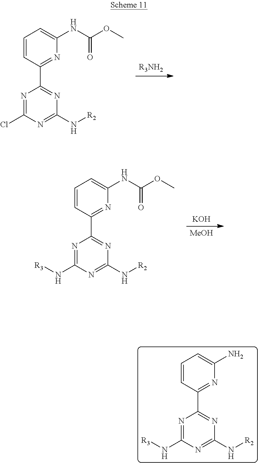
[R3NH2].N1=C(Cl)N=C(N[R2])N=C1C1=NC(NC(OC)=O)=CC=C1.[KOH].[MeOH].N1=C(N[R3])N=C(N[R2])N=C1C1=NC(NC(OC)=O)=CC=C1.N1=C(N[R3])N=C(N[R2])N=C1C1=NC(N)=CC=C1
